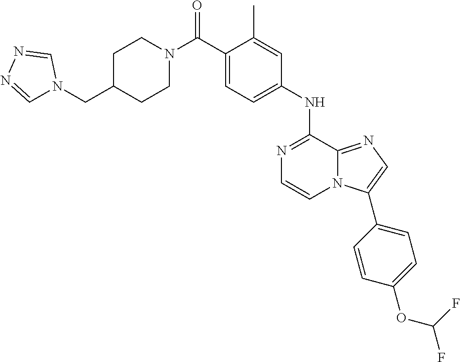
C1(C)=CC(NC2=NC=CN3C2=NC=C3C2=CC=C(OC(F)F)C=C2)=CC=C1C(N1CCC(CN2C=NN=C2)CC1)=O
